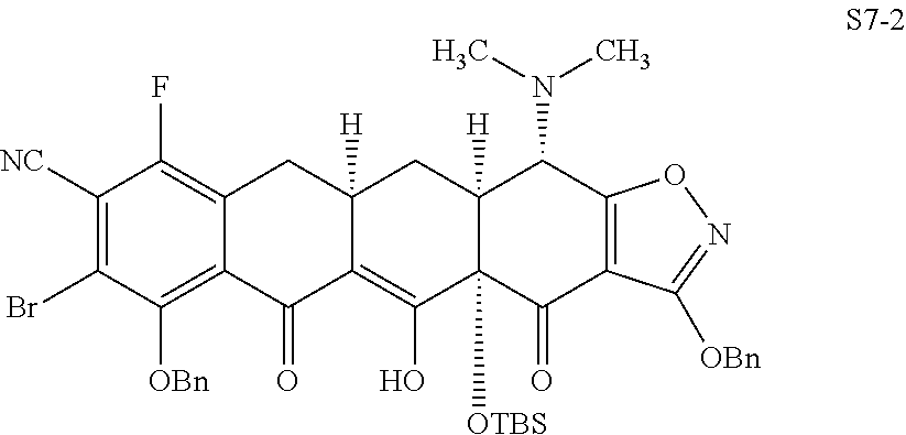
C1([NC])=C(Br)C([OBn])=C2C(=C1F)CC1([H])C(=C(O)C3([OTBS])C([H])(C1)C(N(C)C)C1=C(C3=O)C([OBn])=NO1)C2=O
